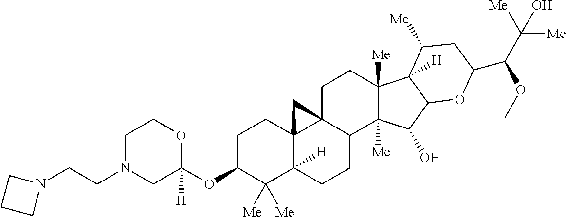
C1C(OC2([H])OCCN(CCN3CCC3)C2)C([Me])([Me])C2([H])C3(C1)C1(CCC4([Me])C([Me])(C(O)C5C4([H])C([Me])CC(C(C([Me])(O)[Me])OC)O5)C1CC2)C3
